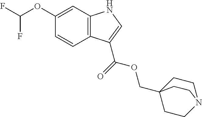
C1(OC(F)F)=CC2=C(C=C1)C(C(=O)OCC13CCN(CC1)CC3)=CN2
